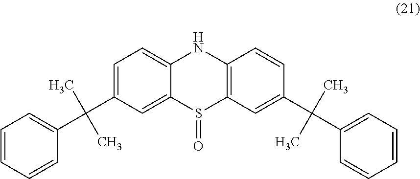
C1=C(C(C)(C)C2=CC=CC=C2)C=C2C(=C1)NC1=C(S2=O)C=C(C(C)(C)C2=CC=CC=C2)C=C1
